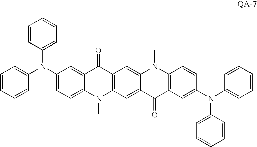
C1(N(C2=CC=CC=C2)C2=CC=CC=C2)=CC=C2C(=C1)C(=O)C1=C(N2C)C=C2C(=C1)N(C)C1=C(C2=O)C=C(N(C2=CC=CC=C2)C2=CC=CC=C2)C=C1
